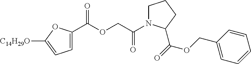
O=C(OCC(N1CCCC1C(=O)OCC1=CC=CC=C1)=O)C1=CC=C([C14H29O])O1
